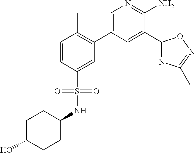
N(S(C1=CC(C2=CN=C(N)C(C3=NC(C)=NO3)=C2)=C(C)C=C1)(=O)=O)C1CCC(O)CC1
